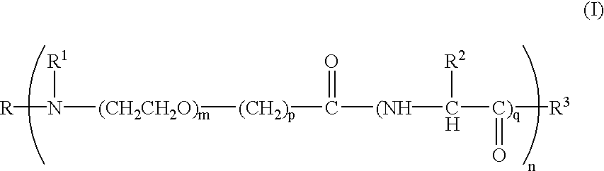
[R]N([R1])[(CH2CH2O)m][(CH2)p]C(=O)[(NH]C([R2])[C)q](=O)[R3]
